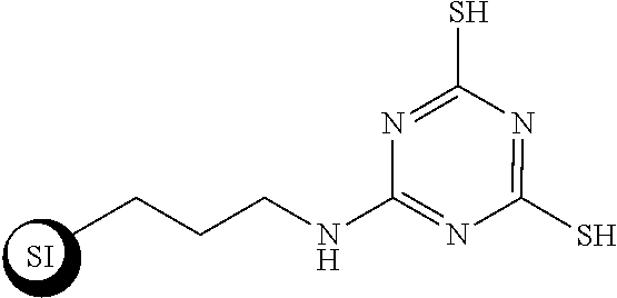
CCCCNC1=NC(S)=NC(S)=N1.[SI]
